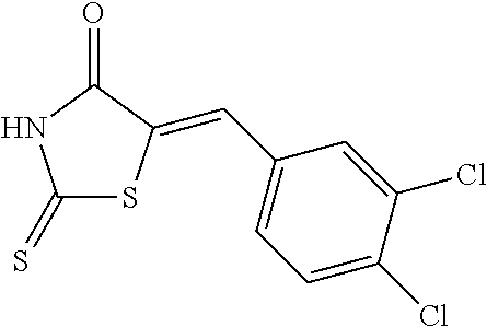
C1(=S)SC(=CC2=CC=C(Cl)C(Cl)=C2)C(=O)N1
